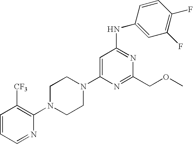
C1=CC=NC(N2CCN(C3=CC(NC4=CC(F)=C(F)C=C4)=NC(COC)=N3)CC2)=C1[CF3]
